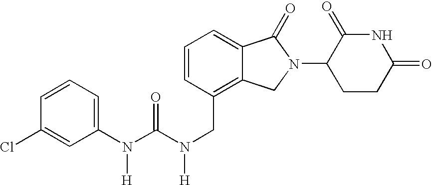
C1(N(C(N(CC2=C3C(=CC=C2)C(=O)N(C2CCC(=O)NC2=O)C3)[H])=O)[H])=CC=CC(Cl)=C1
